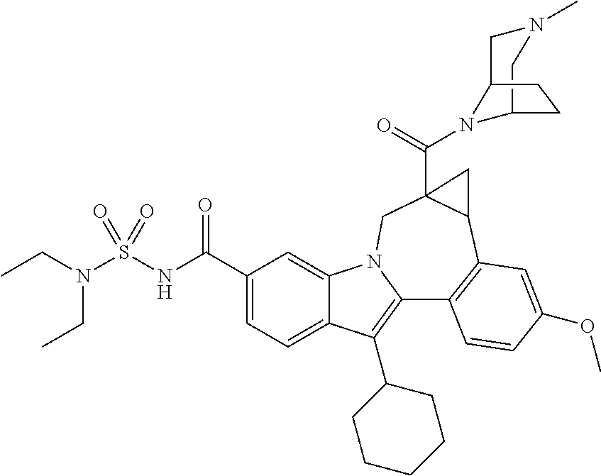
C1(C(NS(=O)(=O)N(CC)CC)=O)=CC=C2C(=C1)N1C(=C2C2CCCCC2)C2=C(C3C(C(=O)N4C5CN(C)CC4CC5)(C1)C3)C=C(OC)C=C2
